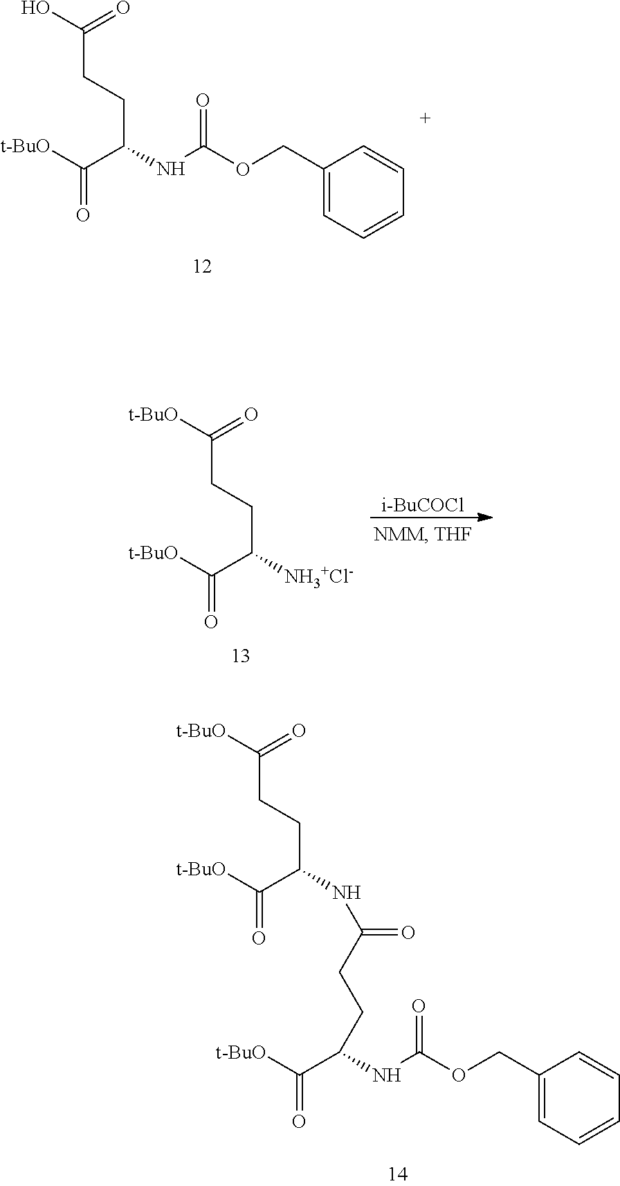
C(C(CCC(O)=O)NC(OCC1=CC=CC=C1)=O)([t-BuO])=O.C(C(CCC([t-BuO])=O)[NH3+Cl-])([t-BuO])=O.[i-BuCOCl].C(C(CCC([t-BuO])=O)NC(=O)CCC(C([t-BuO])=O)NC(OCC1=CC=CC=C1)=O)([t-BuO])=O
